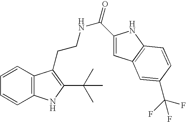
C1=CC2=C(C=C1)NC(C(C)(C)C)=C2CCNC(=O)C1=CC2=C(N1)C=CC(C(F)(F)F)=C2
